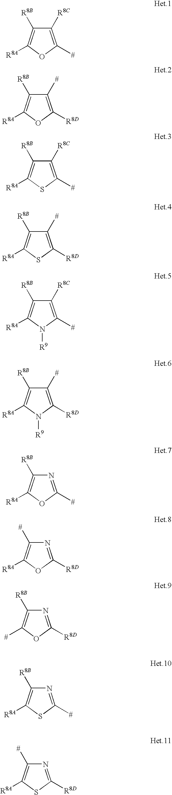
C1([R8C])=C([#])OC([R8A])=C1[R8B].C1([#])=C([R8D])OC([R8A])=C1[R8B].C1([R8C])=C([#])SC([R8A])=C1[R8B].C1([#])=C([R8D])SC([R8A])=C1[R8B].C1([R8C])=C([#])N([R9])C([R8A])=C1[R8B].C1([#])=C([R8D])N([R9])C([R8A])=C1[R8B].N1=C([#])OC([R8A])=C1[R8B].N1=C([R8D])OC([R8A])=C1[#].N1=C([R8D])OC([#])=C1[R8B].N1=C([#])SC([R8A])=C1[R8B].N1=C([R8D])SC([R8A])=C1[#]
